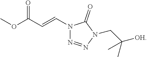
N1(C=CC(OC)=O)N=NN(CC([OH])(C)C)C1=O
